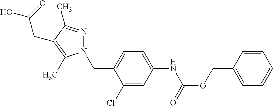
O=C(OCC1=CC=CC=C1)NC1=CC=C(CN2N=C(C)C(CC(=O)O)=C2C)C(Cl)=C1
